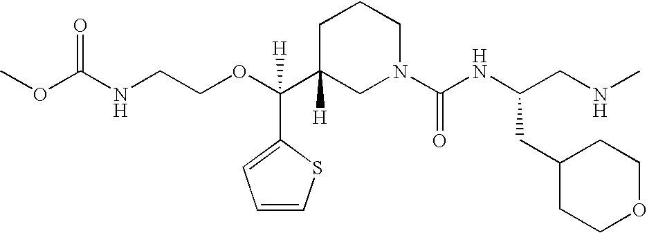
O=C(NCCOC(C1([H])CN(C(NC(CNC)CC2CCOCC2)=O)CCC1)(C1=CC=CS1)[H])OC
